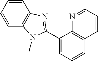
C1=CC=CC2=C1N=C(C1=CC=CC3=C1N=CC=C3)N2C
